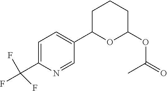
C1=C(C(F)(F)F)N=CC(C2OC(OC(C)=O)CCC2)=C1
